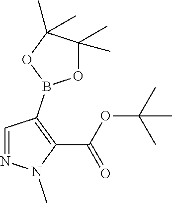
O1C(C)(C)C(C)(C)OB1C1=C(C(=O)OC(C)(C)C)N(C)N=C1
